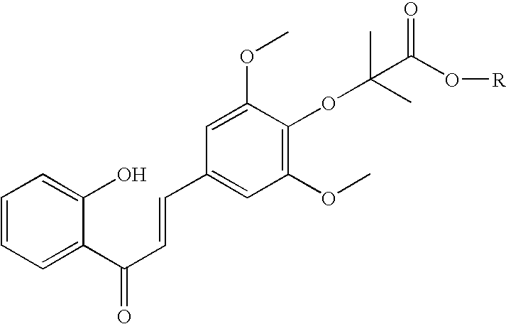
C1=CC=C(C(C=CC2=CC(OC)=C(OC(C)(C)C(O[R])=O)C(OC)=C2)=O)C(O)=C1
